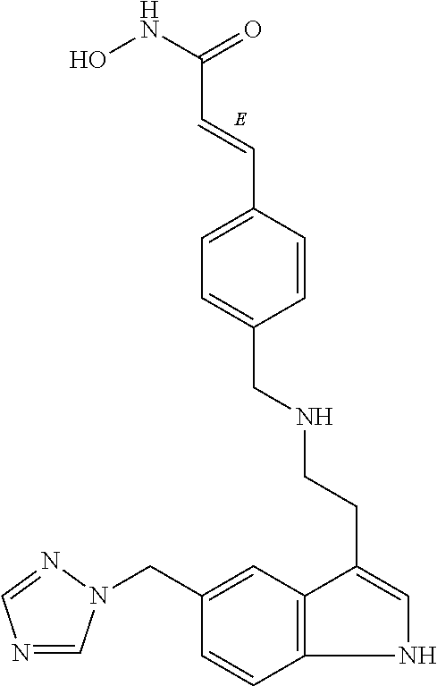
N1C=C(CCNCC2=CC=C(C=CC(NO)=O)C=C2)C2=C1C=CC(CN1C=NC=N1)=C2
